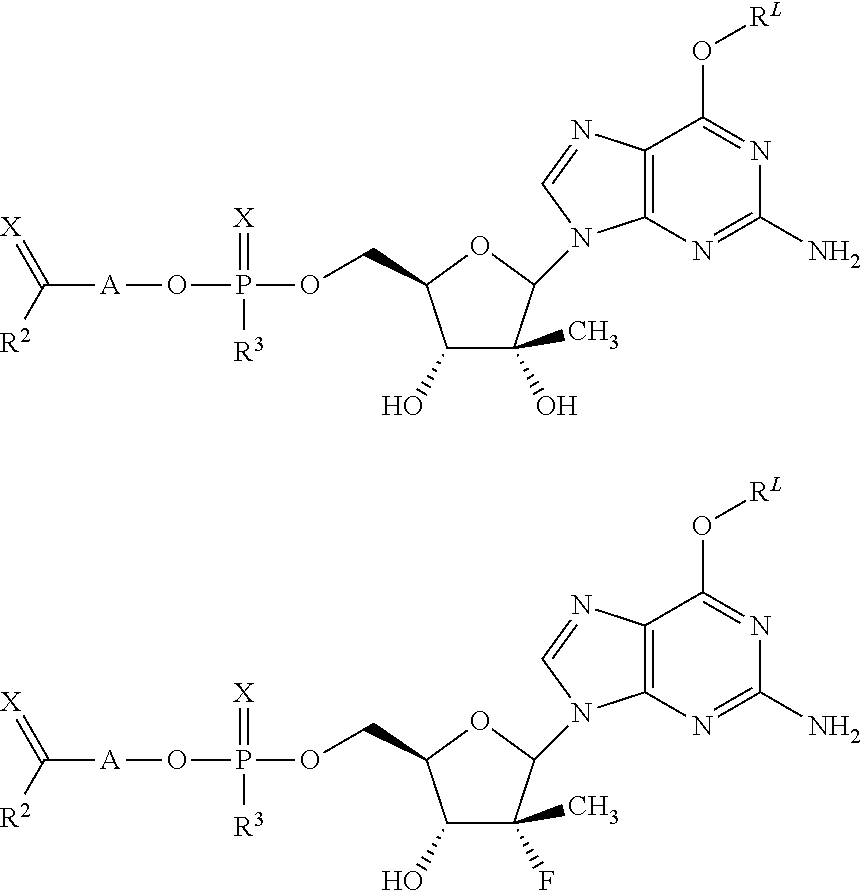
C([A]OP(OCC1C(O)C(O)(C)C(N2C3=C(C(O[RL])=NC(N)=N3)N=C2)O1)(=[X])[R3])([R2])=[X].C([A]OP(OCC1C(O)C(F)(C)C(N2C3=C(C(O[RL])=NC(N)=N3)N=C2)O1)(=[X])[R3])([R2])=[X]
